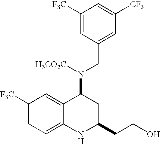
C1([F3C])=CC(CN(C2C3=CC([F3C])=CC=C3NC(CCO)C2)[H3CO2C])=CC([CF3])=C1
